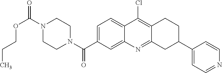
N1(C(OCCC)=O)CCN(C(=O)C2=CC=C3C(=C2)N=C2C(=C3Cl)CCC(C3=CC=NC=C3)C2)CC1
